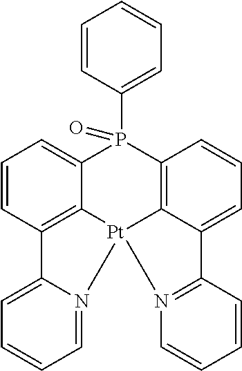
C12=C3C(=CC=C1)P(C1=CC=CC=C1)(=O)C1=C4C(=CC=C1)C1=N(C=CC=C1)[Pt]34N1=CC=CC=C21
